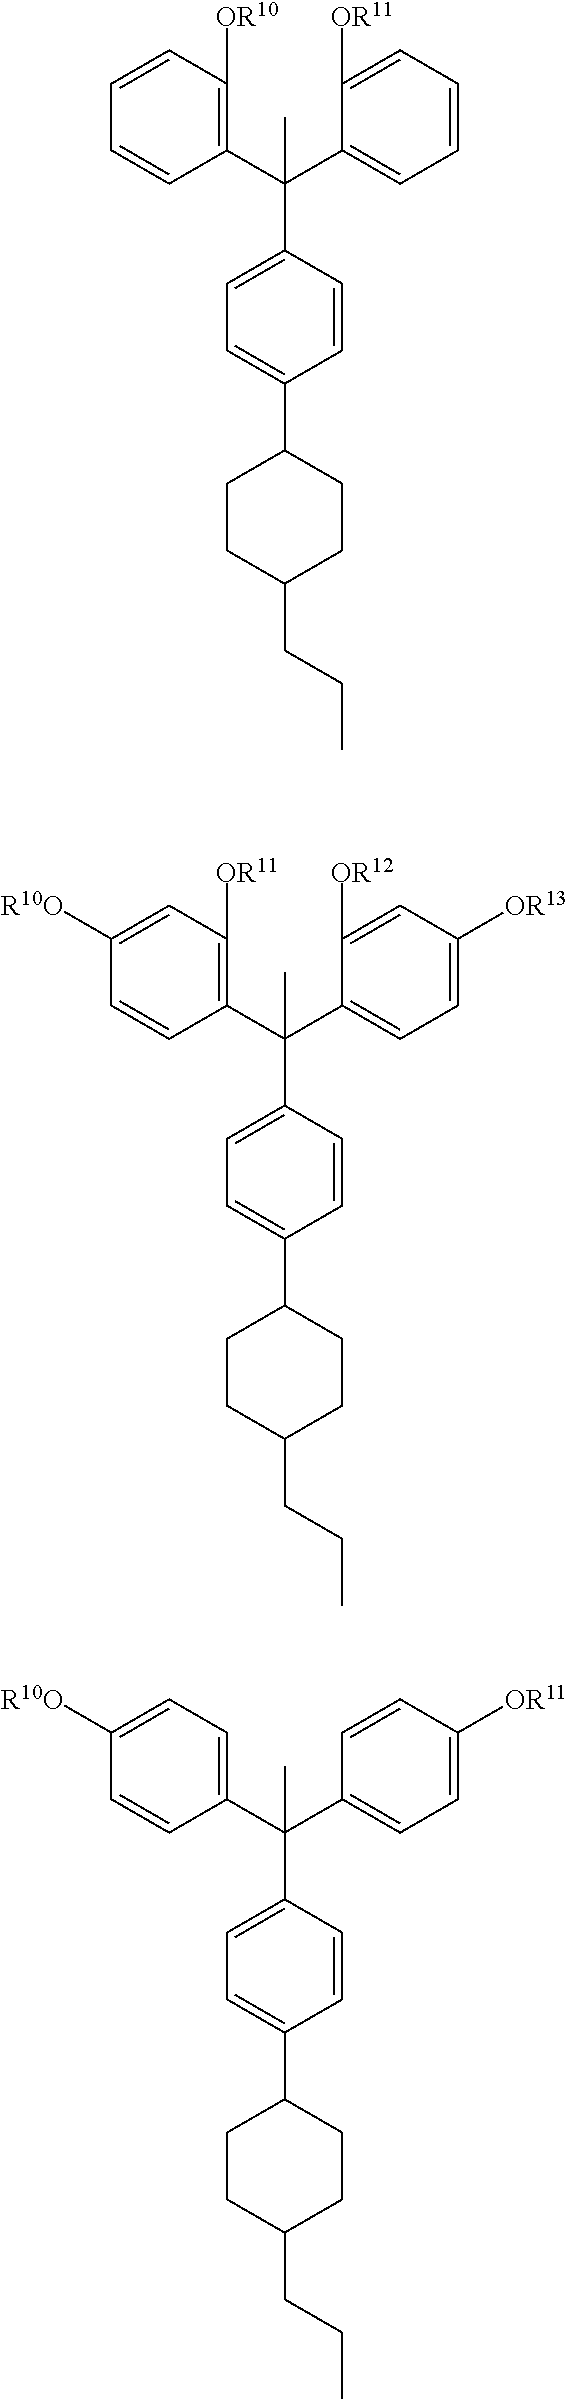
C1(C(C2=CC=C([OR11])C=C2)(C2=CC=C(C3CCC(CCC)CC3)C=C2)C)=CC=C([R10O])C=C1.C1(C(C2=CC=CC=C2[OR11])(C2=CC=C(C3CCC(CCC)CC3)C=C2)C)=C([OR10])C=CC=C1.C1(C(C2=CC=C([OR13])C=C2[OR12])(C2=CC=C(C3CCC(CCC)CC3)C=C2)C)=C([OR11])C=C([R10O])C=C1
